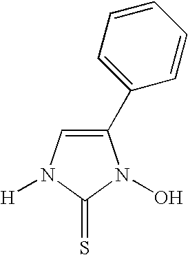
C1(C2=CC=CC=C2)=CN([H])C(=S)N1O
